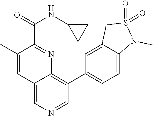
C12=CN=CC(C3=CC=C4C(=C3)CS(=O)(=O)N4C)=C1N=C(C(NC1CC1)=O)C(C)=C2
